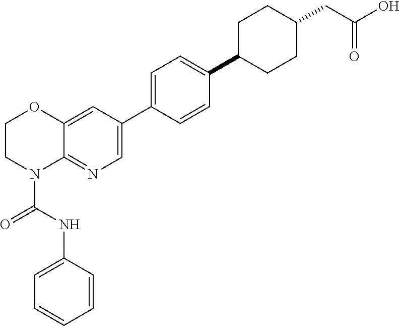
C1=C(NC(N2C3=NC=C(C4=CC=C(C5CCC(CC(O)=O)CC5)C=C4)C=C3OCC2)=O)C=CC=C1
